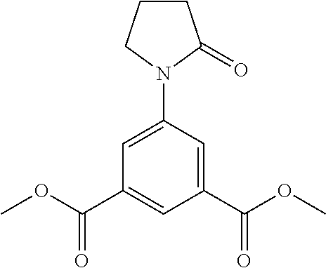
C1=C(N2CCCC2=O)C=C(C(OC)=O)C=C1C(OC)=O
